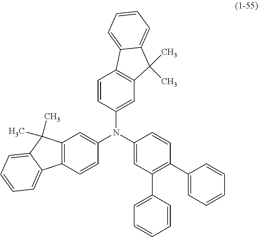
C12=C(C=C(N(C3=CC(C4=CC=CC=C4)=C(C4=CC=CC=C4)C=C3)C3=CC4=C(C=C3)C3=CC=CC=C3C4(C)C)C=C1)C(C)(C)C1=CC=CC=C21
